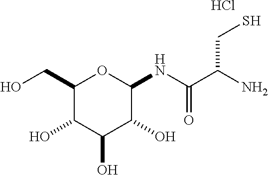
C1(CO)C(O)C(O)C(O)C(NC(C(N)CS)=O)O1.Cl
